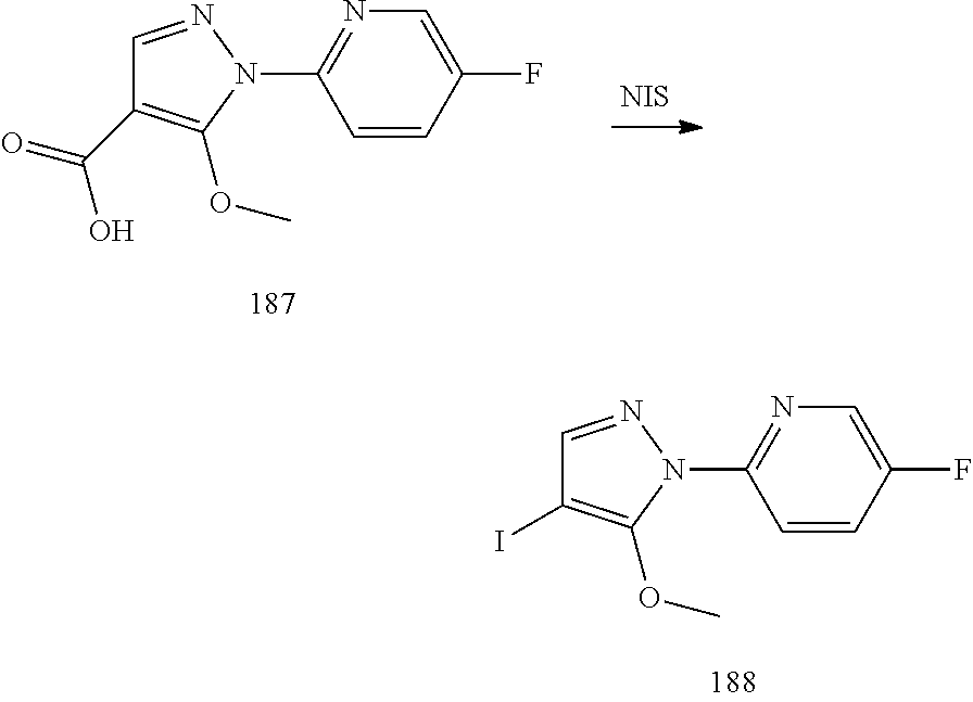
C1=NN(C2=NC=C(F)C=C2)C(OC)=C1C(=O)O.[NIS].C1=NN(C2=NC=C(F)C=C2)C(OC)=C1I
